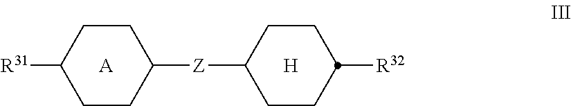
[R31]C1CCC([Z]C2CCC([R32])CC2)CC1.[H].[A]
